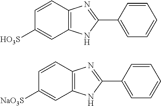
C1=CC2=C(C=C1[HO3S])NC(C1=CC=CC=C1)=N2.C1=CC2=C(C=C1[NaO3S])NC(C1=CC=CC=C1)=N2
